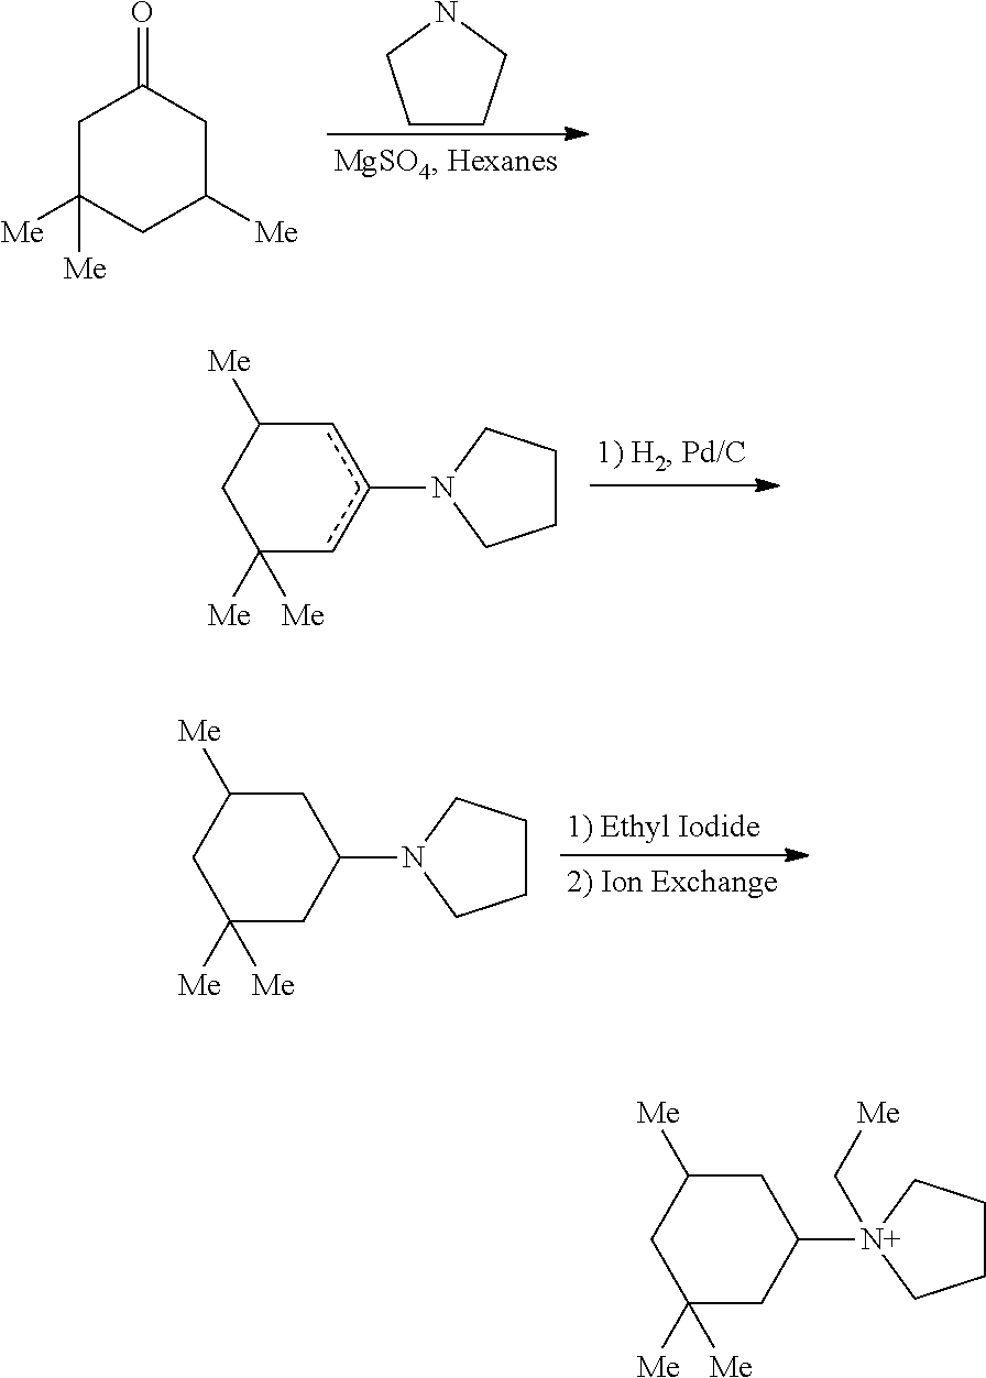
C1CCNC1.O=C1CC([Me])CC([Me])([Me])C1.C1CCN(c2cC([Me])CC([Me])([Me])c2)C1.C1CCN(C2CC([Me])CC([Me])([Me])C2)C1.C1CC[N+](C2CC([Me])CC([Me])([Me])C2)(C[Me])C1
